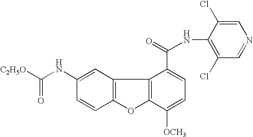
C12=C(C=C(NC(=O)[C2H5O])C=C1)C1=C(O2)C([OCH3])=CC=C1C(=O)NC1=C(Cl)C=NC=C1Cl
